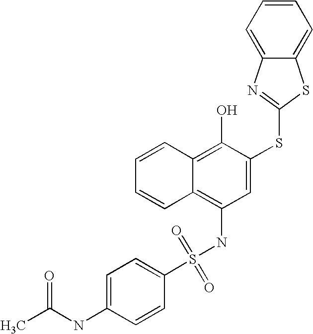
C1=CC=CC2=C(O)C(SC3=NC4=CC=CC=C4S3)=CC(NS(C3=CC=C(NC(C)=O)C=C3)(=O)=O)=C12
